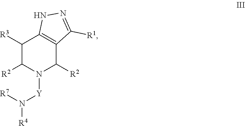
C1([R3])C([R2])N([Y]N([R4])[R7])C([R2])C2=C1NN=C2[R1]
